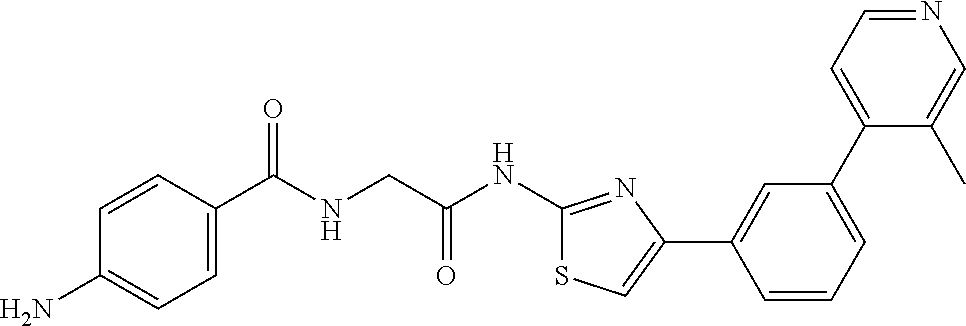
C1=CC(C(NCC(NC2=NC(C3=CC(C4=CC=NC=C4C)=CC=C3)=CS2)=O)=O)=CC=C1N
